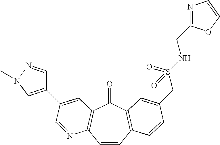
C1=CC2=C(C(=O)C3=C1N=CC(C1=CN(C)N=C1)=C3)C=C(CS(NCC1=NC=CO1)(=O)=O)C=C2
